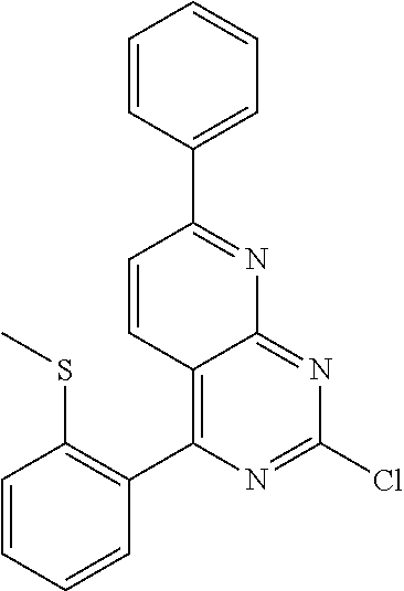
C1=CC=CC(C2=C3C(=NC(Cl)=N2)N=C(C2=CC=CC=C2)C=C3)=C1SC
